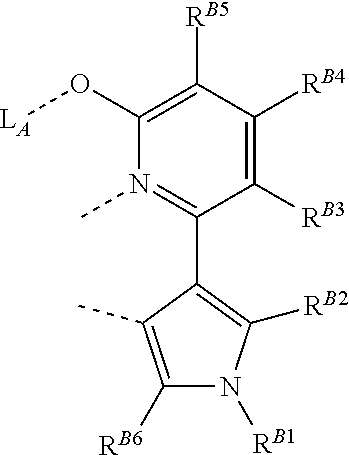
C1(O[LA])=C([RB5])C([RB4])=C([RB3])C(C2=C([RB2])N([RB1])C([RB6])=C2C)=N1C
